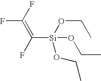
FC(=C(F)[Si](OCC)(OCC)OCC)F
